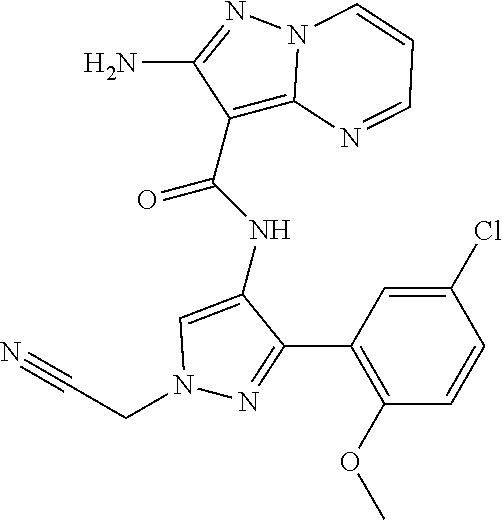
C1(C2=NN(CC#N)C=C2NC(C2=C3N(N=C2N)C=CC=N3)=O)=C(OC)C=CC(Cl)=C1
